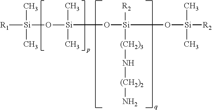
O([Si]([R2])([(CH2)3]N[(CH2)2]N)O[Si](C)(C)[R2])[Si](C)(C)O[Si](C)(C)[R1]
